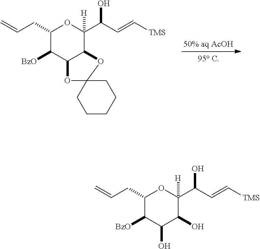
C1(CC=C)C([BzO])C(O)C(O)C([H])(C(C=C[TMS])O)O1.C1(CC=C)C([BzO])C2C(C([H])(C(C=C[TMS])O)O1)OC1(O2)CCCCC1
